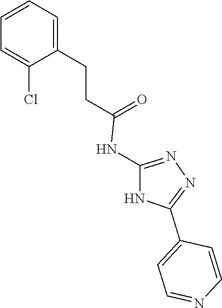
N1=C(NC(CCC2=CC=CC=C2Cl)=O)NC(C2=CC=NC=C2)=N1
